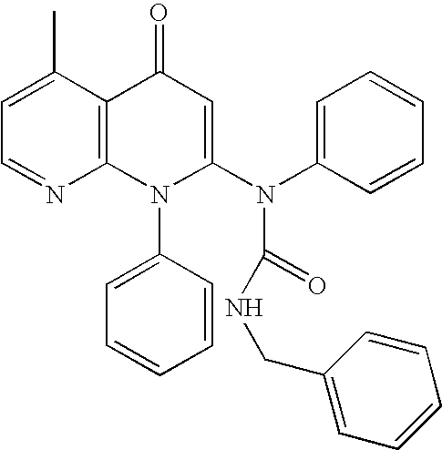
C1=NC2=C(C(C)=C1)C(=O)C=C(N(C1=CC=CC=C1)C(NCC1=CC=CC=C1)=O)N2C1=CC=CC=C1
